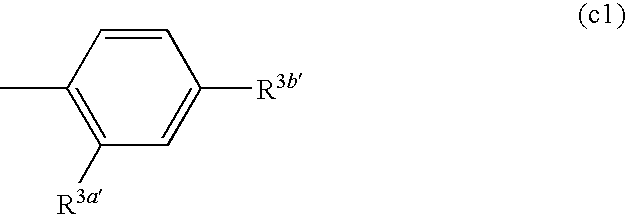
C1=CC(C)=C([R3a])C=C1[R3b]
